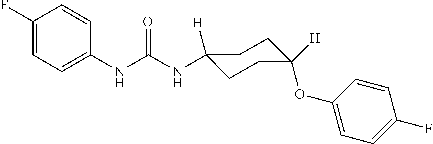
N(C(NC1([H])CCC(OC2=CC=C(F)C=C2)([H])CC1)=O)C1=CC=C(F)C=C1
